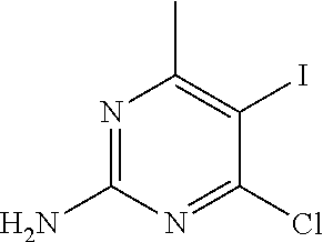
N1=C(N)N=C(Cl)C(I)=C1C
